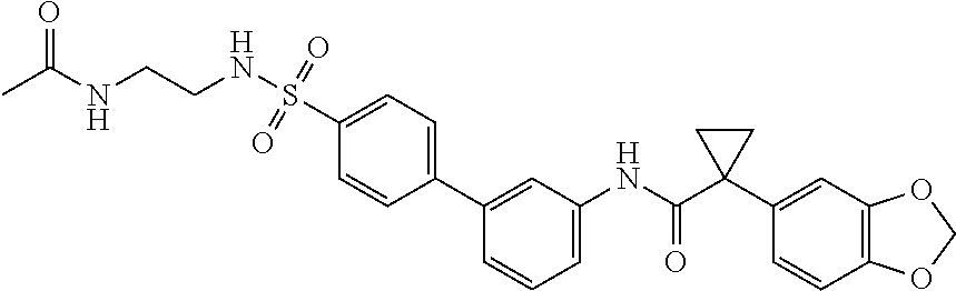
C1=C(NC(C2(C3=CC4=C(C=C3)OCO4)CC2)=O)C=C(C2=CC=C(S(NCCNC(=O)C)(=O)=O)C=C2)C=C1
